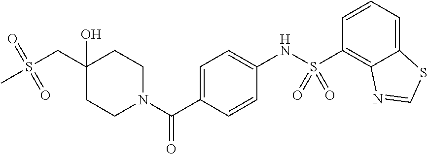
C1(O)(CS(C)(=O)=O)CCN(C(C2=CC=C(NS(C3=C4C(=CC=C3)SC=N4)(=O)=O)C=C2)=O)CC1
